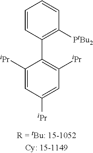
C1=CC(C2=C([iPr])C=C([iPr])C=C2[iPr])=C([PtBu2])C=C1
